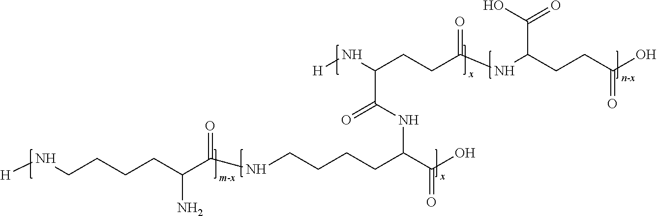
[H]NCCCCC(C(NCCCCC(C(O)=O)NC(C(CCC(NC(CCC(O)=O)C(=O)O)=O)N[H])=O)=O)N
